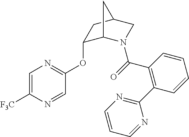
C1=C([F3C])N=CC(OC2C3N(C(=O)C4=C(C5=NC=CC=N5)C=CC=C4)CC(C2)C3)=N1
